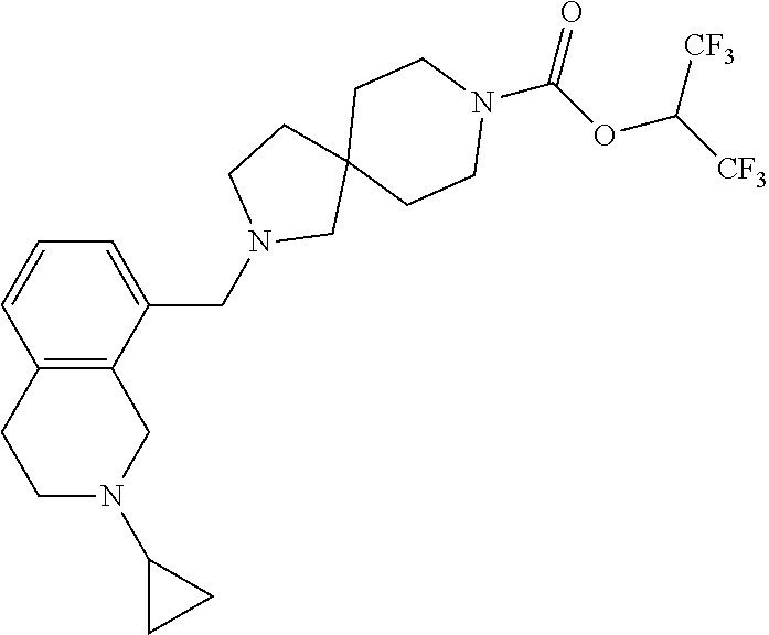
C12=C(C(CN3CC4(CC3)CCN(C(OC([CF3])[CF3])=O)CC4)=CC=C1)CN(C1CC1)CC2
